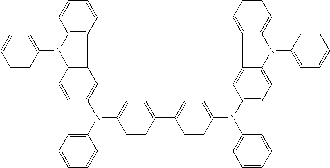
C1=CC(N2C3=C(C=CC=C3)C3=C2C=CC(N(C2=CC=CC=C2)C2=CC=C(C4=CC=C(N(C5=CC=C6N(C7=CC=CC=C7)C7=CC=CC=C7C6=C5)C5=CC=CC=C5)C=C4)C=C2)=C3)=CC=C1
